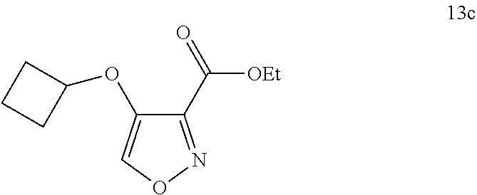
C1(C(=O)[OEt])=NOC=C1OC1CCC1
